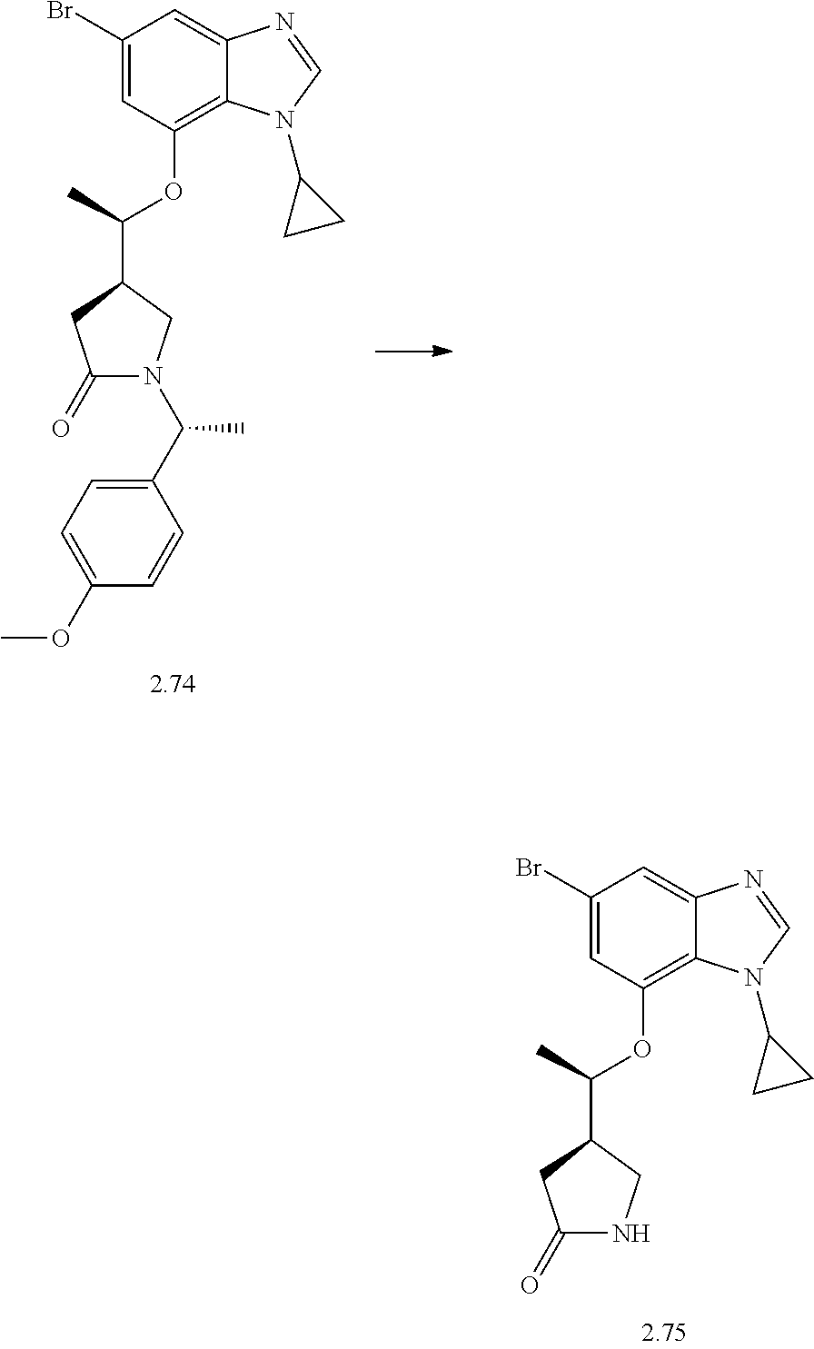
C1(=O)CC(C(C)OC2=C3C(=CC(Br)=C2)N=CN3C2CC2)CN1.C1(=O)CC(C(C)OC2=C3C(=CC(Br)=C2)N=CN3C2CC2)CN1C(C1=CC=C(OC)C=C1)C
